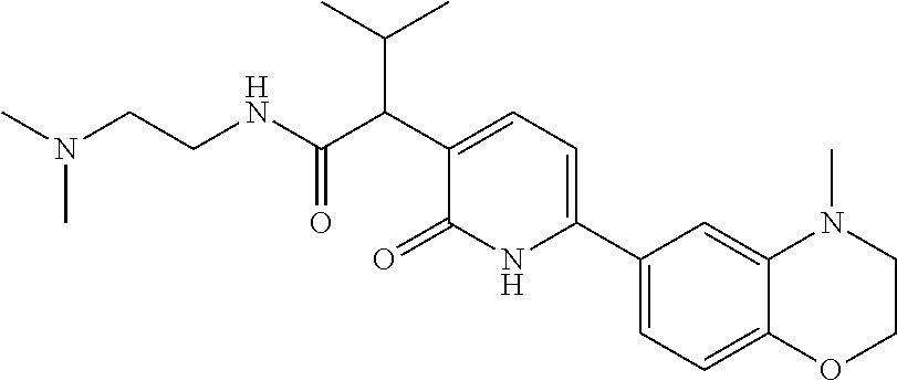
C1(C2=CC=C(C(C(C)C)C(NCCN(C)C)=O)C(=O)N2)=CC=C2C(=C1)N(C)CCO2
